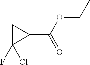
C1C(F)(Cl)C1C(OCC)=O
